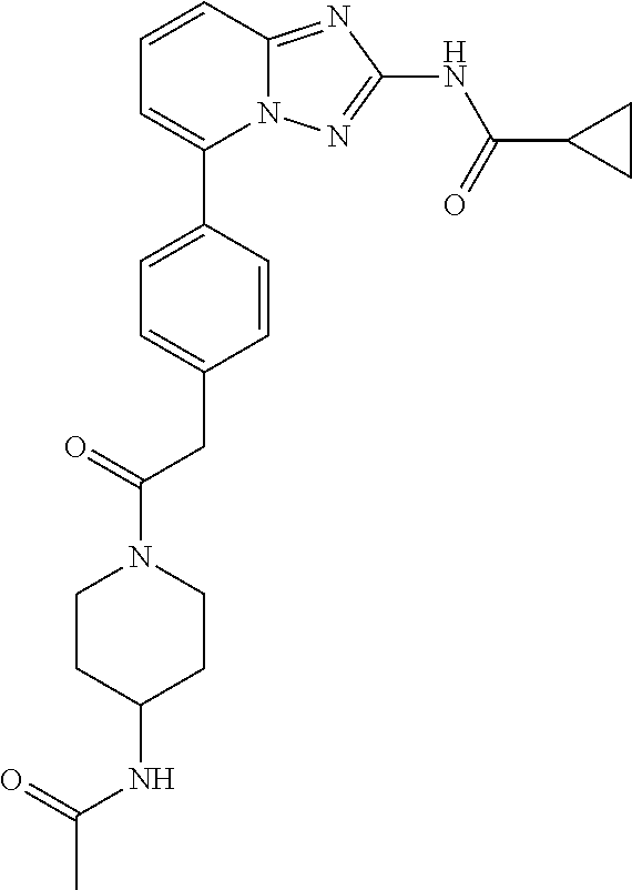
C1=CC2=NC(NC(=O)C3CC3)=NN2C(C2=CC=C(CC(N3CCC(NC(=O)C)CC3)=O)C=C2)=C1
